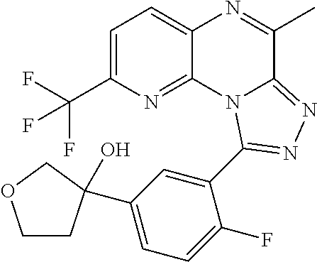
C1=C(C(F)(F)F)N=C2C(=C1)N=C(C)C1=NN=C(C3=CC(C4(O)CCOC4)=CC=C3F)N21
